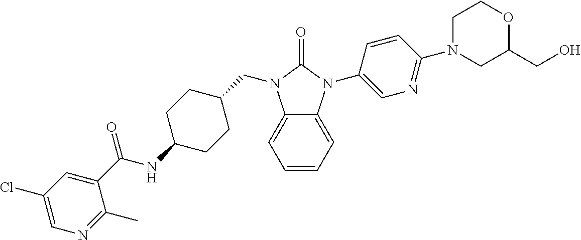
C1=CC=C2C(=C1)N(CC1CCC(NC(C3=CC(Cl)=CN=C3C)=O)CC1)C(=O)N2C1=CN=C(N2CC(CO)OCC2)C=C1
